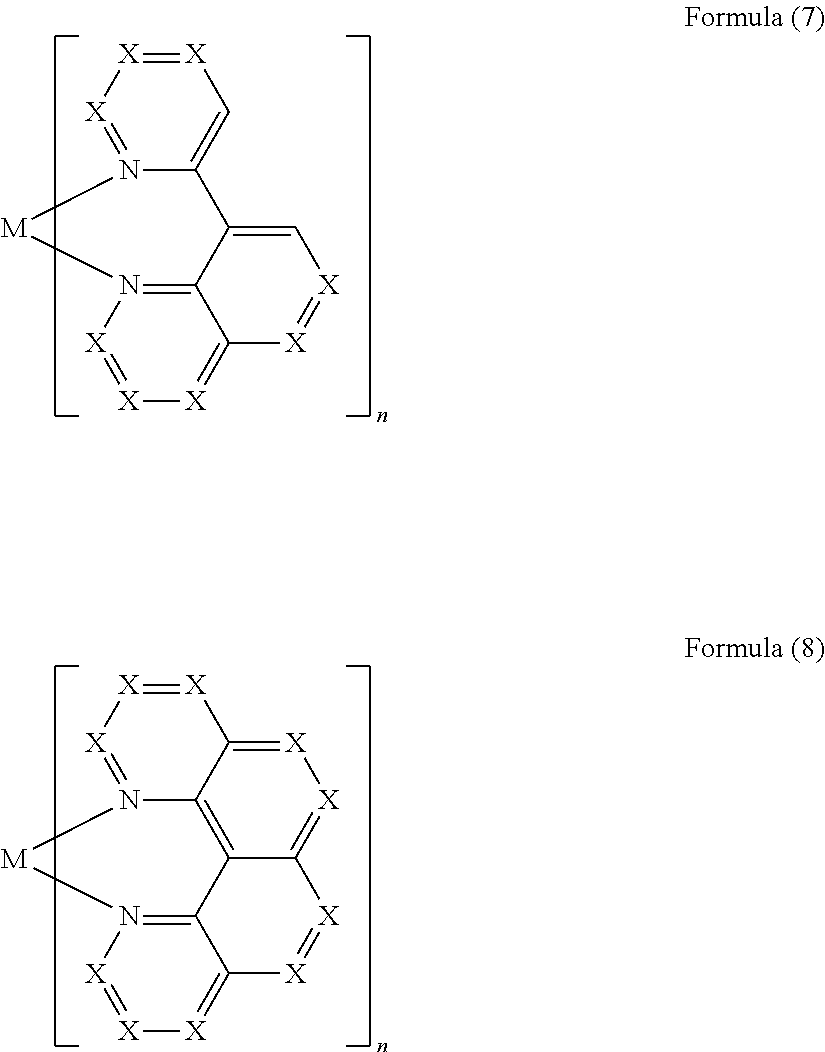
C12=C[X]=[X][X]=N1[M]N1=C3C2=C[X]=[X]C3=[X][X]=[X]1.C12=C3C4=N5[X]=[X][X]=C4[X]=[X]C3=[X][X]=C1[X]=[X][X]=N2[M]5
